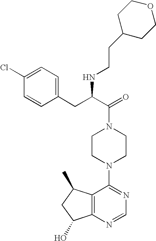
C(N1CCN(C2=NC=NC3=C2C(C)CC3O)CC1)(C(CC1=CC=C(Cl)C=C1)NCCC1CCOCC1)=O
